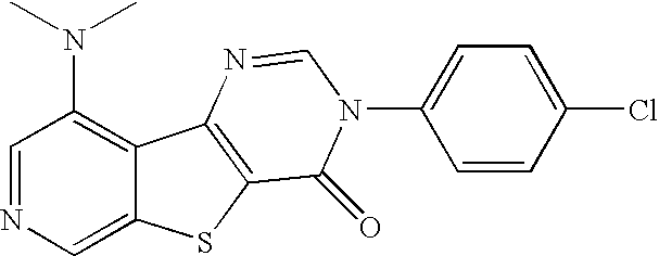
C12=C(N(C)C)C=NC=C1SC1=C2N=CN(C2=CC=C(Cl)C=C2)C1=O
